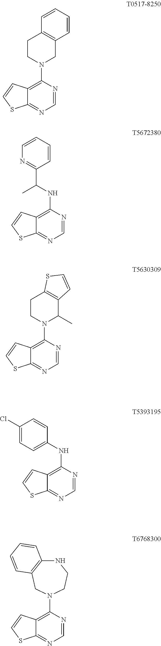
C12=C(N3CCC4=C(C3)C=CC=C4)N=CN=C1SC=C2.C12=C(NC(C3=NC=CC=C3)C)N=CN=C1SC=C2.C12=C(N3CCC4=C(C3C)C=CS4)N=CN=C1SC=C2.C12=C(N3CCNC4=C(C3)C=CC=C4)N=CN=C1SC=C2.C12=C(NC3=CC=C(Cl)C=C3)N=CN=C1SC=C2
